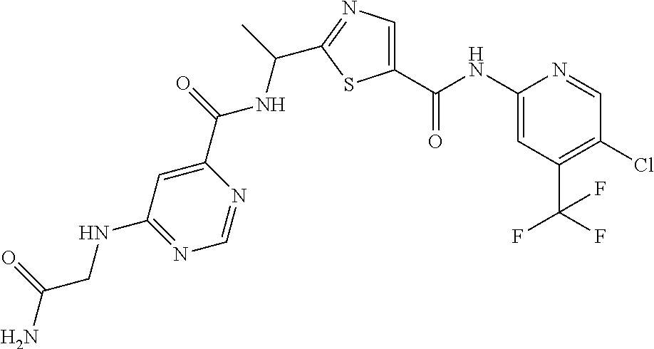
C1(NC(=O)C2=CN=C(C(C)NC(C3=CC(NCC(N)=O)=NC=N3)=O)S2)=CC(C(F)(F)F)=C(Cl)C=N1
